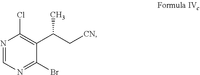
N1=CN=C(Br)C(C(C[CN])C)=C1Cl
